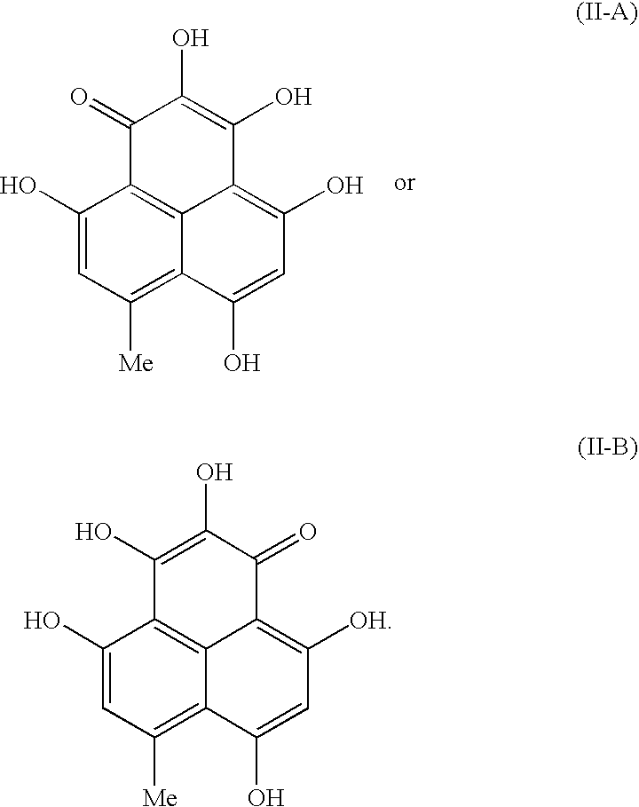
C1(O)=CC([Me])=C2C3=C1C(=O)C(O)=C(O)C3=C(O)C=C2O.C1(O)=CC([Me])=C2C3=C1C(O)=C(O)C(=O)C3=C([OH])C=C2O
